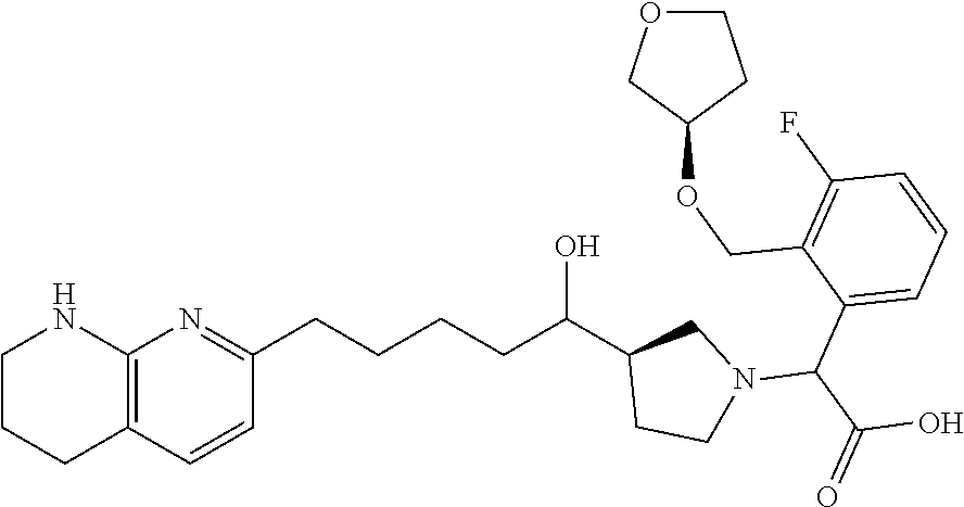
C1=CC2=C(N=C1CCCCC(C1CCN(C(C3=CC=CC(F)=C3COC3CCOC3)C(O)=O)C1)O)NCCC2
